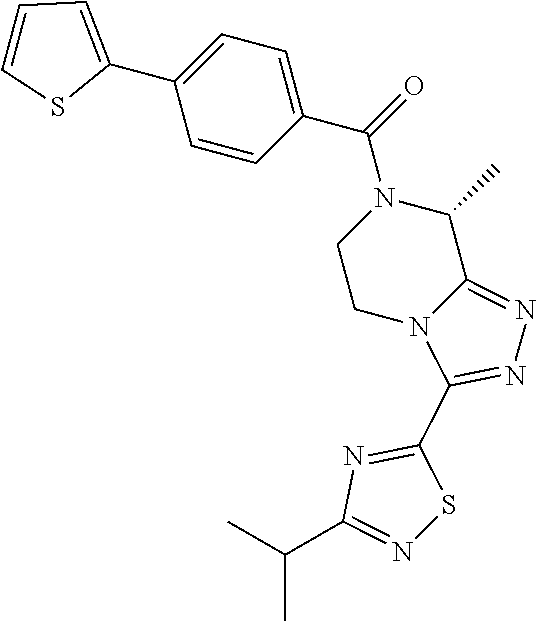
C1=CC(C(=O)N2CCN3C(=NN=C3C3=NC(C(C)C)=NS3)C2C)=CC=C1C1=CC=CS1
